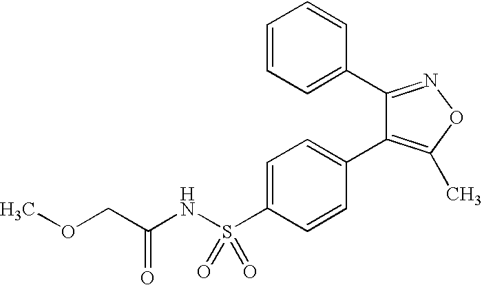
C1=C(S(NC(COC)=O)(=O)=O)C=CC(C2=C(C)ON=C2C2=CC=CC=C2)=C1
